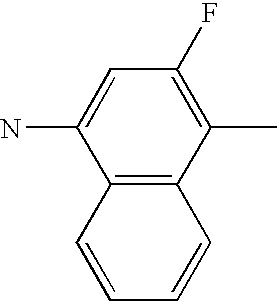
C12=C(C(C)=C(F)C=C1N)C=CC=C2
